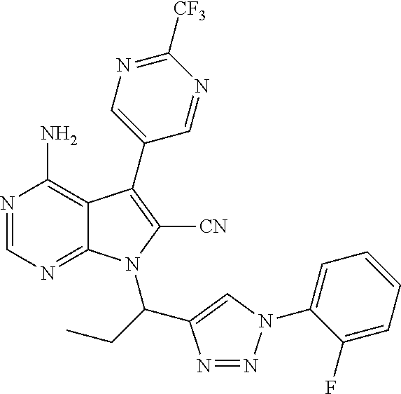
N1=CN=C2C(=C1N)C(C1=CN=C([CF3])N=C1)=C([CN])N2C(C1=CN(C2=CC=CC=C2F)N=N1)CC
